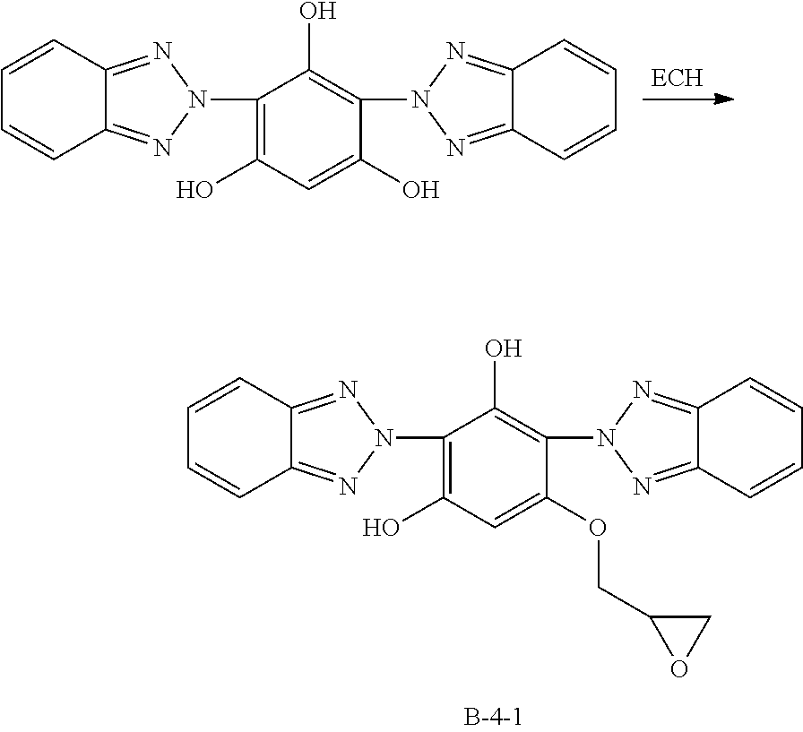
C1=CC2=NN(C3=C(O)C=C(OCC4OC4)C(N4N=C5C(=N4)C=CC=C5)=C3O)N=C2C=C1.C1=CC2=NN(C3=C(O)C=C(O)C(N4N=C5C(=N4)C=CC=C5)=C3O)N=C2C=C1
